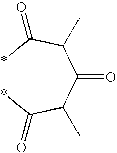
*C(C(C(C(C(*)=O)C)=O)C)=O
